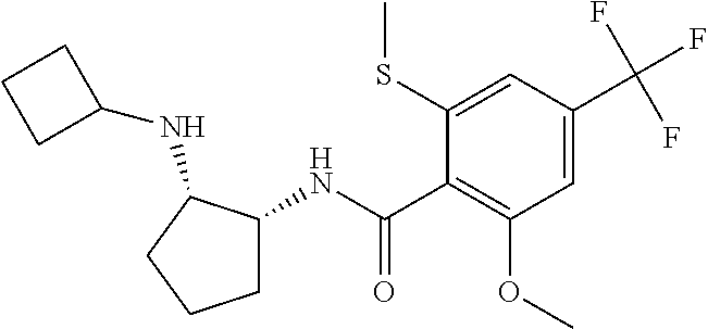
C1(C(=O)NC2CCCC2NC2CCC2)=C(OC)C=C(C(F)(F)F)C=C1SC
